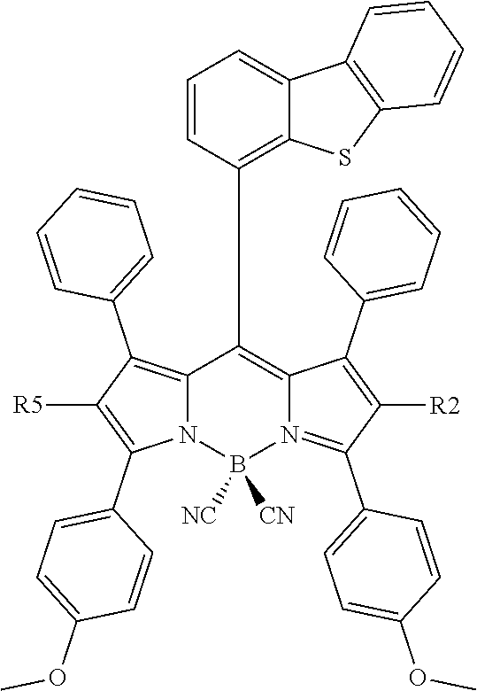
C12=C(C3=CC=CC=C3)C([R5])=C(C3=CC=C(OC)C=C3)N1B([NC])([CN])N1=C(C3=CC=C(OC)C=C3)C([R2])=C(C3=CC=CC=C3)C1=C2C1=C2C(=CC=C1)C1=C(S2)C=CC=C1
